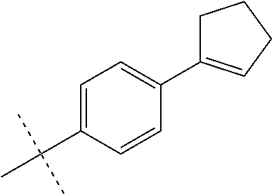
C1(C2=CCCC2)=CC=C(C(C)(C)C)C=C1
